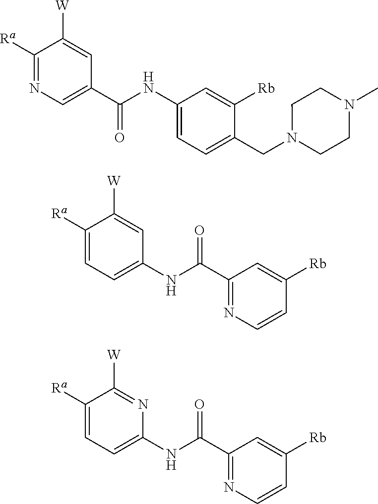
C1([Ra])=NC=C(C(NC2=CC=C(CN3CCN(C)CC3)C([Rb])=C2)=O)C=C1[W].C1([Ra])=CC=C(NC(C2=NC=CC([Rb])=C2)=O)C=C1[W].C1([Ra])=CC=C(NC(C2=NC=CC([Rb])=C2)=O)N=C1[W]
